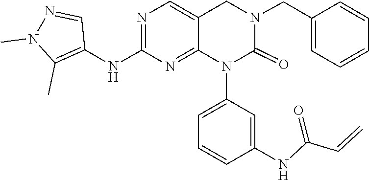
C(=C)C(NC1=CC(N2C(=O)N(CC3=CC=CC=C3)CC3=CN=C(NC4=C(C)N(C)N=C4)N=C23)=CC=C1)=O
